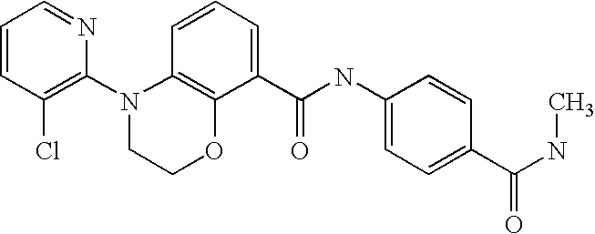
C1=CC(Cl)=C(N2CCOC3=C2C=CC=C3C(NC2=CC=C(C(=O)NC)C=C2)=O)N=C1
